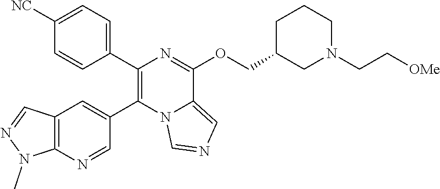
C1=CC(C2=C(C3=CC4=C(N=C3)N(C)N=C4)N3C(=CN=C3)C(OCC3CN(CC[OMe])CCC3)=N2)=CC=C1[NC]
